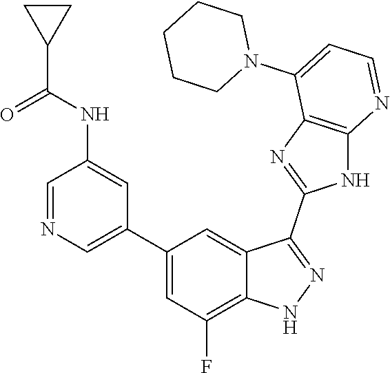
C1=NC=C(C2=CC(F)=C3C(=C2)C(C2=NC4=C(N2)N=CC=C4N2CCCCC2)=NN3)C=C1NC(C1CC1)=O
